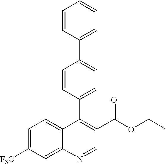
C1=CC(C2=C(C(=O)OCC)C=NC3=CC([F3C])=CC=C23)=CC=C1C1=CC=CC=C1
